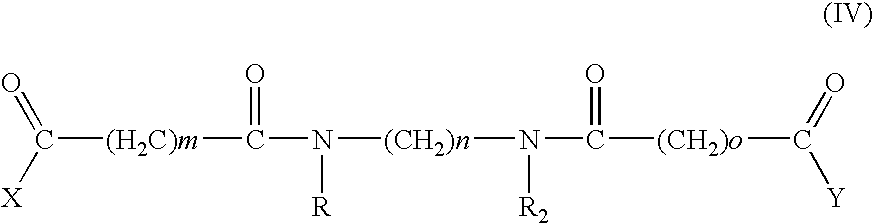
C([(H2C)m]C(=O)N([R])[(CH2)n]N([R2])C(=O)[(CH2)o]C(=O)[Y])(=O)[X]
